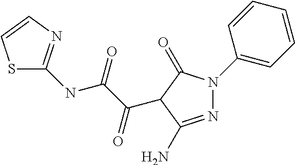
N(C(C(=O)C1C(=O)N(C2=CC=CC=C2)N=C1N)=O)C1=NC=CS1
